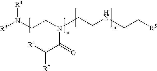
C(CN(C(C([R1])[R2])=O)CCNCC[R5])N([R3])[R4]
